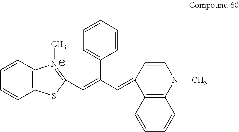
C1=CC2=C(C=C1)SC(C=C(C1=CC=CC=C1)C=C1C3=C(N(C)C=C1)C=CC=C3)=[N+]2C
